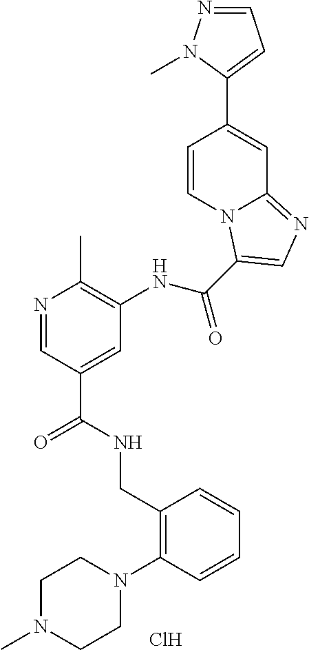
Cl.N1=CC(C(=O)NCC2=C(N3CCN(C)CC3)C=CC=C2)=CC(NC(=O)C2=CN=C3N2C=CC(C2=CC=NN2C)=C3)=C1C
